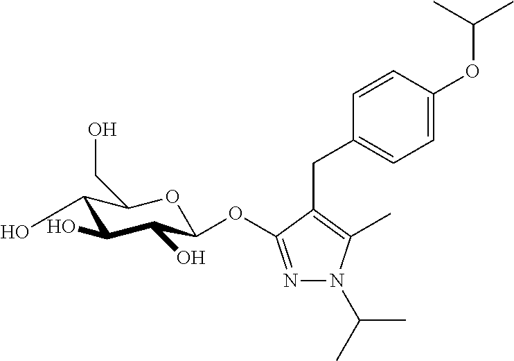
C1(O)C(O)C(O)C(OC2=NN(C(C)C)C(C)=C2CC2=CC=C(OC(C)C)C=C2)OC1CO
